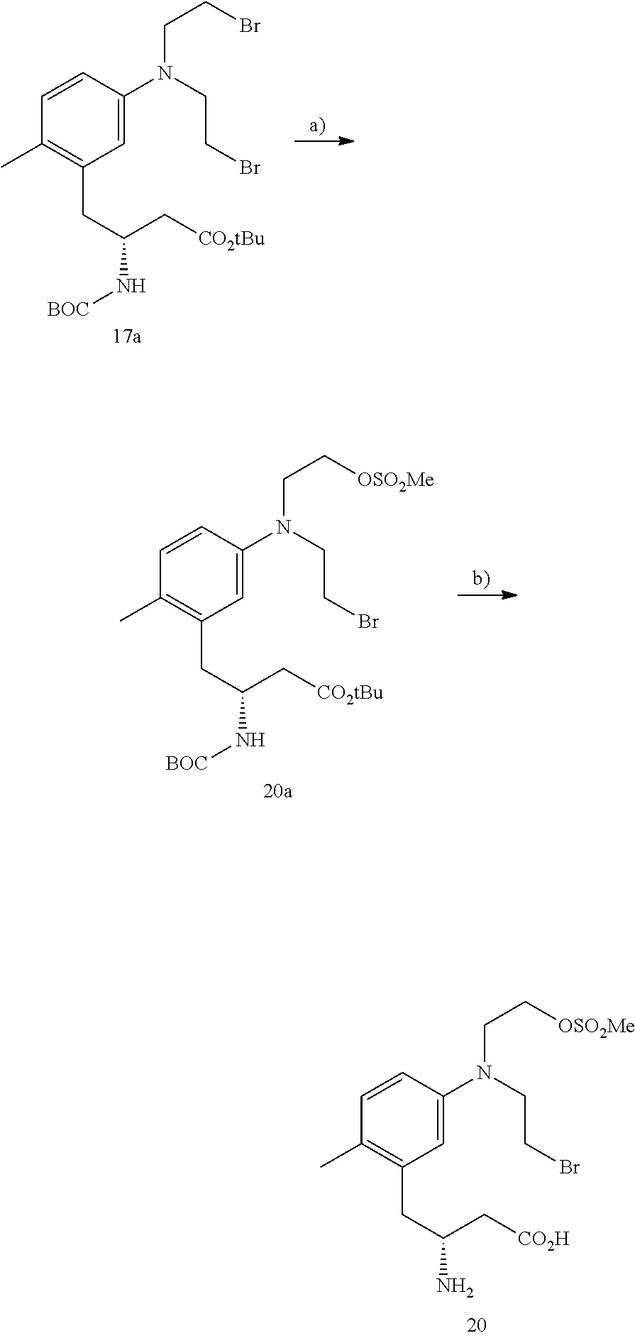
NC(CC1=C(C)C=CC(N(CCBr)CC[OSO2Me])=C1)C[CO2H].N(C(CC1=C(C)C=CC(N(CCBr)CCBr)=C1)C[CO2tBu])[BOC].N(C(CC1=C(C)C=CC(N(CCBr)CC[OSO2Me])=C1)C[CO2tBu])[BOC]
